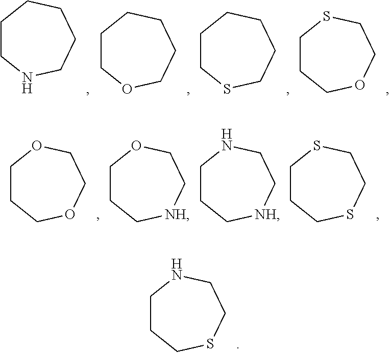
C1CNCCCC1.C1COCCCC1.C1CSCCCC1.C1CCOCCS1.C1CCOCCO1.C1CC[NH]CCO1.C1CC[NH]CCN1.C1CCSCCS1.C1CCSCCN1
